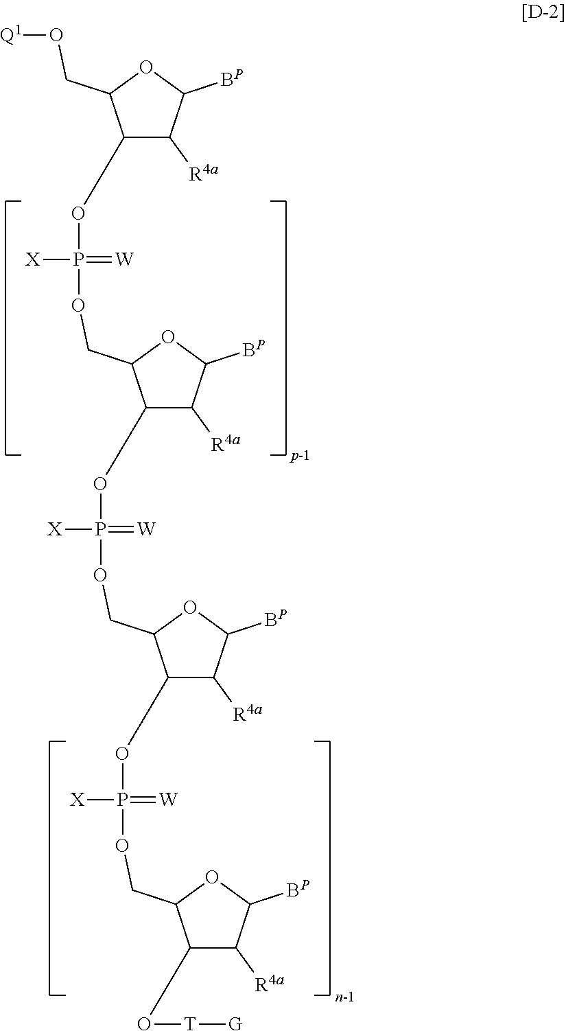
C1(OP(=[W])([X])OCC2C(OP([X])(OCC3C(OP(=[W])([X])OCC4C(O[T][G])C([R4a])C([BP])O4)C([R4a])C([BP])O3)=[W])C([R4a])C([BP])O2)C([R4a])C([BP])OC1CO[Q1]
